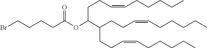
BrCCCCC(OC(C(CCC=CCCCCC)CCC=CCCCCC)CCC=CCCCCC)=O
